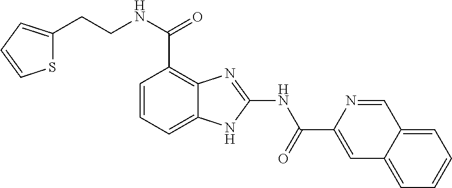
C1=CC=C2C(=C1C(NCCC1=CC=CS1)=O)N=C(NC(C1=CC3=CC=CC=C3C=N1)=O)N2
